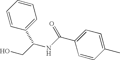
C1=C(C(NC(CO)C2=CC=CC=C2)=O)C=CC(C)=C1
